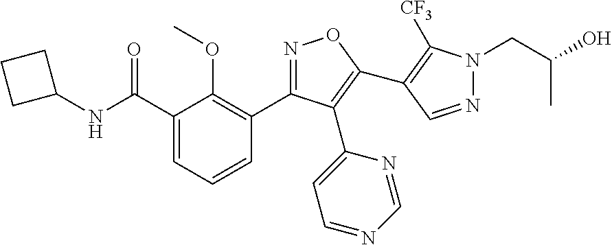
N1=CN=CC=C1C1=C(C2=C([CF3])N(CC(C)O)N=C2)ON=C1C1=C(OC)C(C(=O)NC2CCC2)=CC=C1
